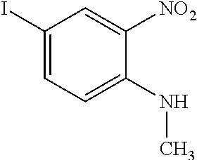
C1(I)=CC=C(NC)C([NO2])=C1
